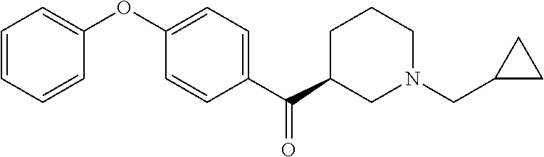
C1=CC=CC(OC2=CC=C(C(C3CN(CC4CC4)CCC3)=O)C=C2)=C1
